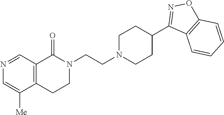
N1(CCN2CCC(C3=NOC4=C3C=CC=C4)CC2)C(=O)C2=C(CC1)C([Me])=CN=C2
